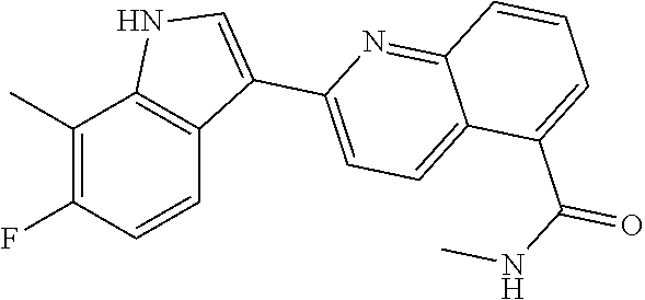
C1(C)=C(F)C=CC2=C1NC=C2C1=CC=C2C(=N1)C=CC=C2C(=O)NC
